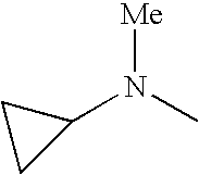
C1(N(C)[Me])CC1
